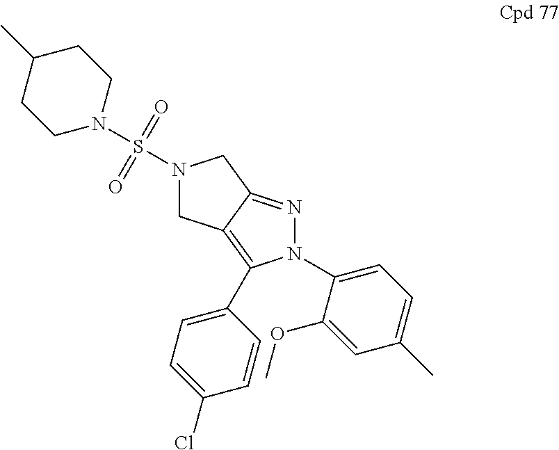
N1(C2=CC=C(C)C=C2OC)N=C2C(=C1C1=CC=C(Cl)C=C1)CN(S(=O)(N1CCC(C)CC1)=O)C2
